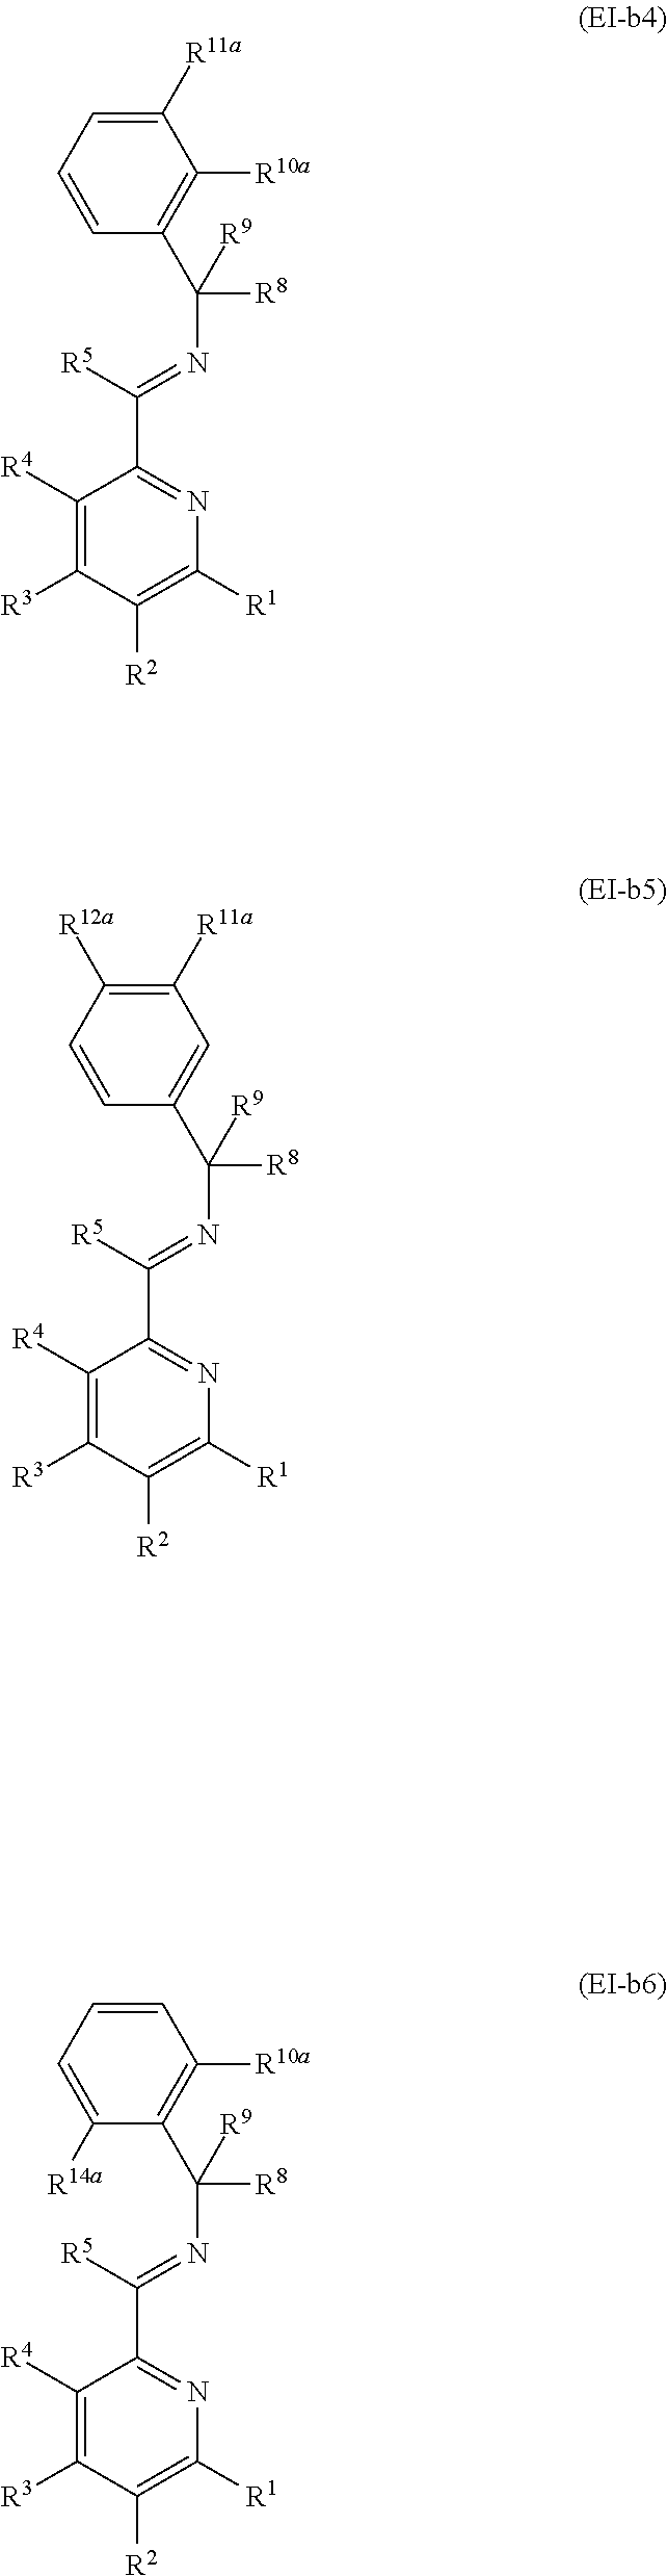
C1([R11a])=CC=CC(C(N=C(C2=NC([R1])=C([R2])C([R3])=C2[R4])[R5])([R8])[R9])=C1[R10a].C1([R11a])=C([R12a])C=CC(C(N=C(C2=NC([R1])=C([R2])C([R3])=C2[R4])[R5])([R8])[R9])=C1.C1=CC=C([R14a])C(C(N=C(C2=NC([R1])=C([R2])C([R3])=C2[R4])[R5])([R8])[R9])=C1[R10a]
